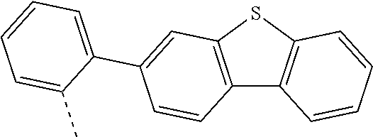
C12=C(SC3=C1C=CC=C3)C=C(C1=CC=CC=C1C)C=C2
